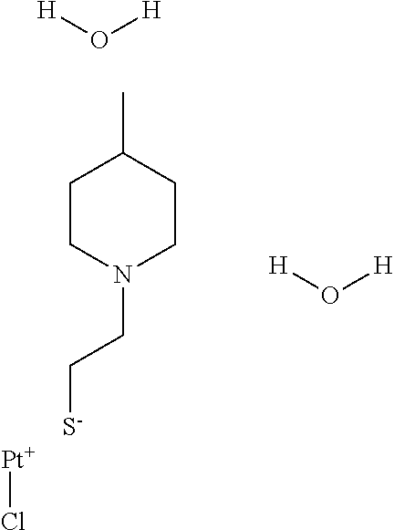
CC1CCN(CC[S-])CC1.[H]O[H].[H]O[H].[Pt]Cl
